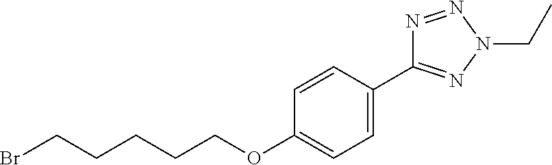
BrCCCCCOC1=CC=C(C2=NN(CC)N=N2)C=C1
